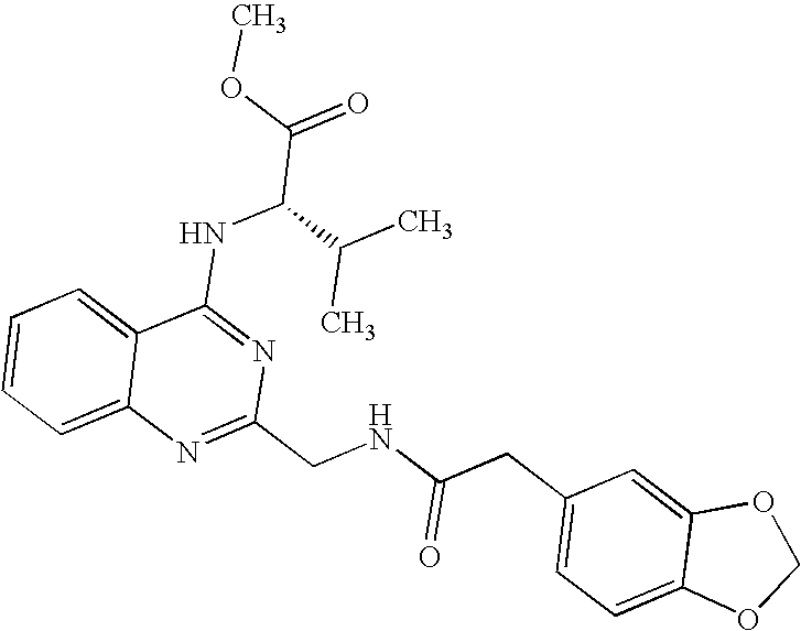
C12=CC=CC=C1N=C(CNC(CC1=CC=C3C(=C1)OCO3)=O)N=C2NC(C(=O)OC)C(C)C
